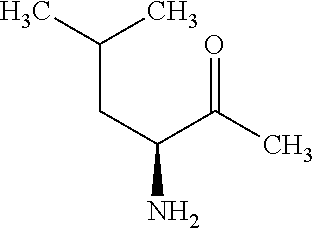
C(CC(N)C(C)=O)(C)C
